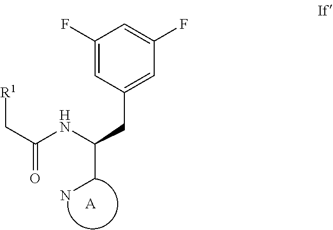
C1(F)=CC(CC(CN)NC(C[R1])=O)=CC(F)=C1.[A]
